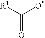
C(=O)([R1])[O*]
